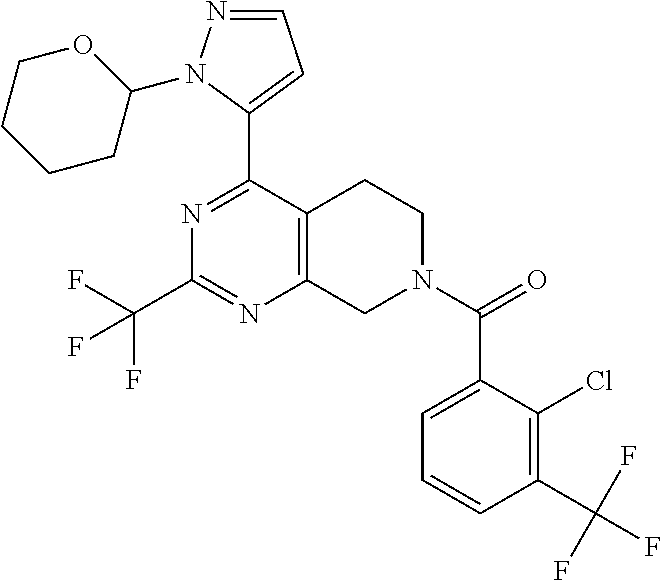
N1=C(C2=CC=NN2C2OCCCC2)C2=C(N=C1C(F)(F)F)CN(C(=O)C1=CC=CC(C(F)(F)F)=C1Cl)CC2
